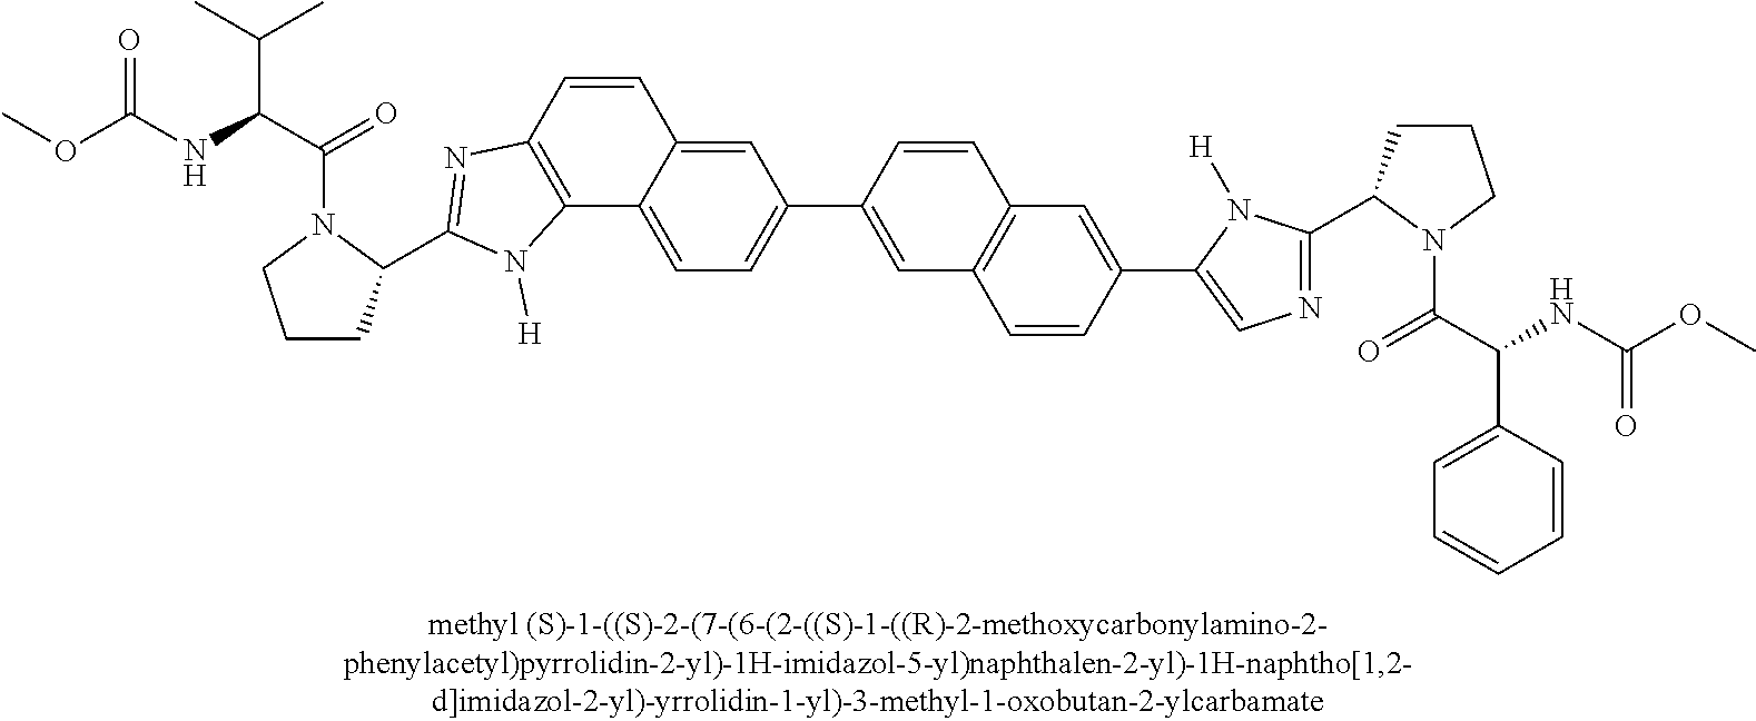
CC(C)C(C(=O)N1CCCC1C1=NC2=C(C3=CC=C(C4=CC5=C(C=C4)C=C(C4=CN=C(C6CCCN6C(C(NC(OC)=O)C6=CC=CC=C6)=O)N4[H])C=C5)C=C3C=C2)N1[H])NC(OC)=O
